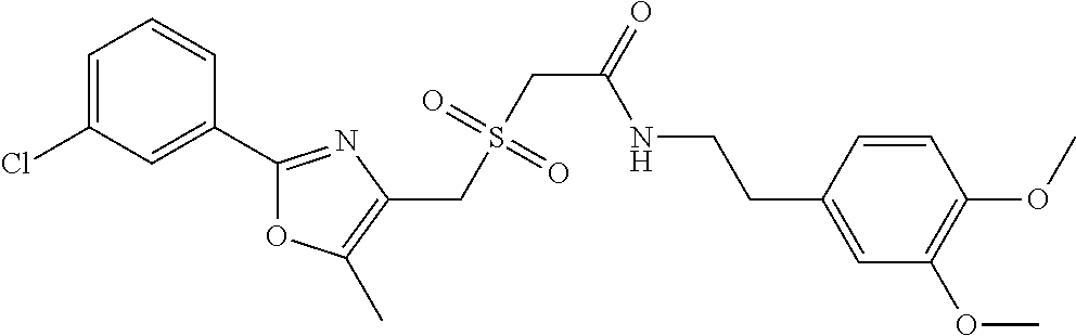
C1=C(Cl)C=C(C2=NC(CS(CC(=O)NCCC3=CC(OC)=C(OC)C=C3)(=O)=O)=C(C)O2)C=C1
